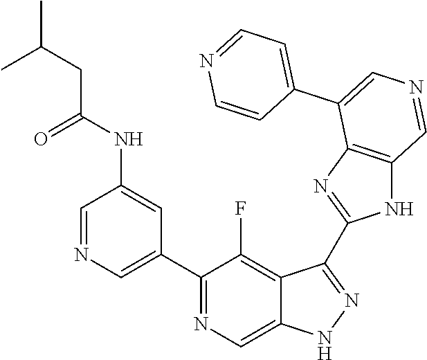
C1(C2=CN=CC(NC(CC(C)C)=O)=C2)=NC=C2C(=C1F)C(C1=NC3=C(N1)C=NC=C3C1=CC=NC=C1)=NN2
